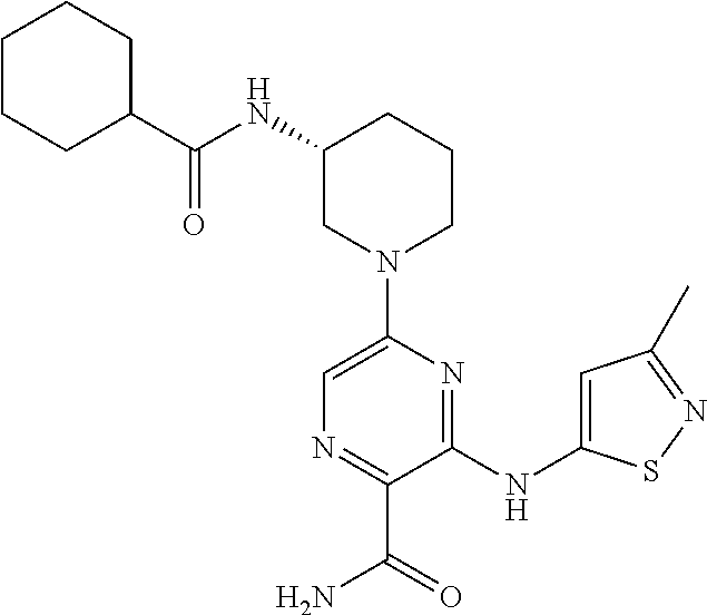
C1(NC(=O)C2CCCCC2)CN(C2=CN=C(C(=O)N)C(NC3=CC(C)=NS3)=N2)CCC1
